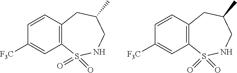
C1=CC2=C(C=C1[F3C])S(=O)(=O)NCC(C)C2.C1=CC2=C(C=C1[F3C])S(=O)(=O)NCC(C)C2
